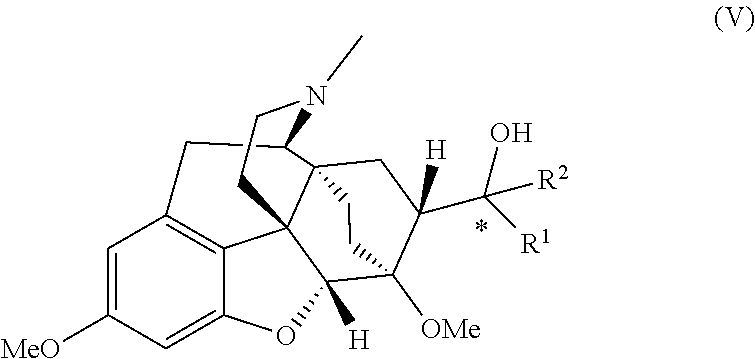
C1=C([MeO])C=C2C3=C1CC1C45C3(C([H])(O2)C([OMe])(C(C(O)([R1])[R2])([H])C4)CC5)CCN1C
